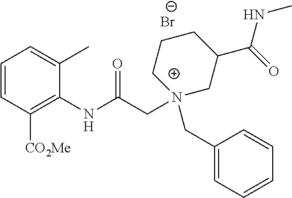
C1=CC([CO2Me])=C(NC(CN2(CC3=CC=CC=C3)CC(C(=O)NC)CCC2)=O)C(C)=C1.[Br-]
